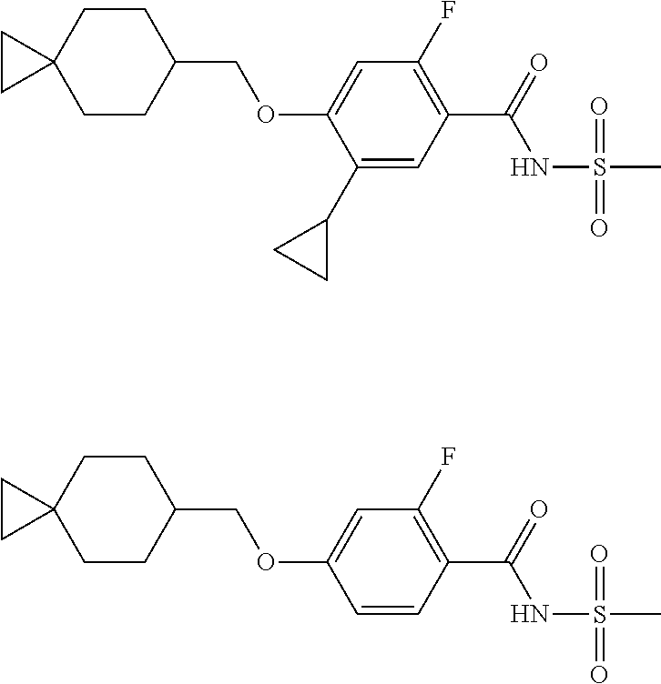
C1CC2(CCC1COC1=CC(F)=C(C(=O)NS(C)(=O)=O)C=C1C1CC1)CC2.C1CC2(CCC1COC1=CC(F)=C(C(=O)NS(C)(=O)=O)C=C1)CC2
